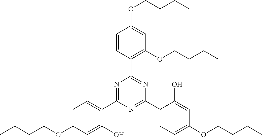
C1=CC(C2=NC(C3=CC=C(OCCCC)C=C3O)=NC(C3=CC=C(OCCCC)C=C3O)=N2)=C(OCCCC)C=C1OCCCC
